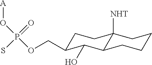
[A]OP(OCC1CCC2([NHT])CCCCC2C1O)(=O)S
